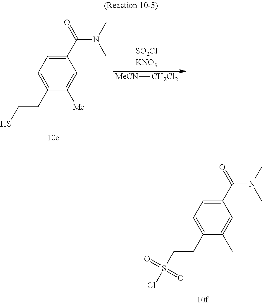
C1(C(=O)N(C)C)=CC=C(CCS(Cl)(=O)=O)C(C)=C1.C1(C(=O)N(C)C)=CC=C(CCS)C([Me])=C1.[MeCN][CH2Cl2]
